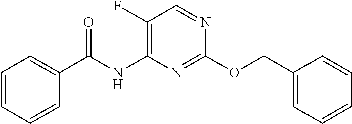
C1(OCC2=CC=CC=C2)=NC(NC(C2=CC=CC=C2)=O)=C(F)C=N1
